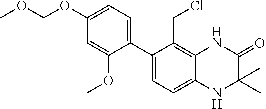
C1(C2=CC=C(OCOC)C=C2OC)=CC=C2C(=C1CCl)NC(=O)C(C)(C)N2
